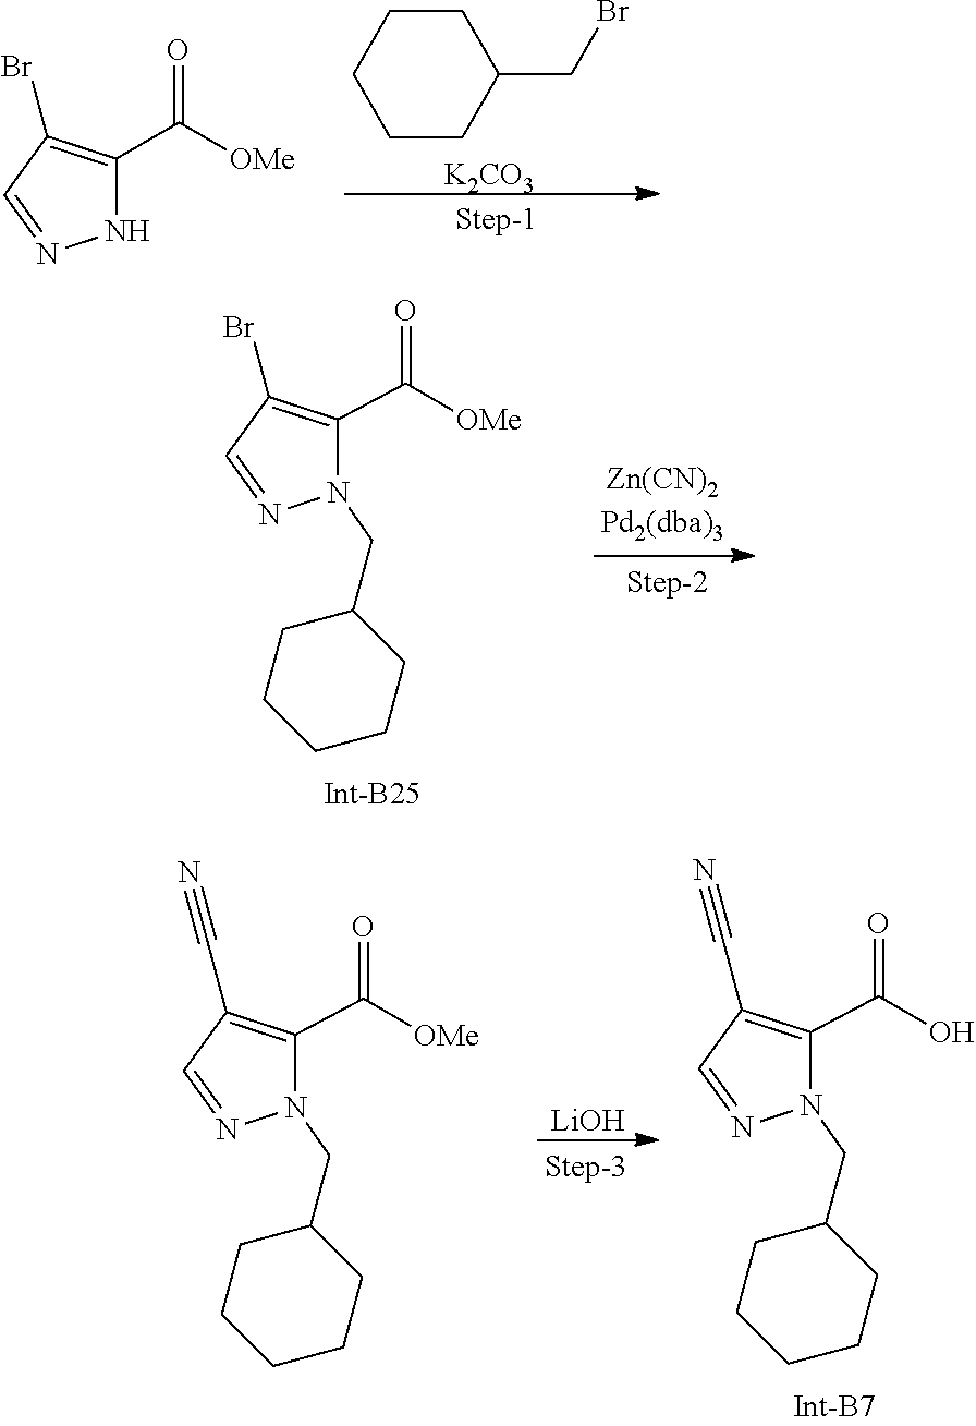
N1=CC(Br)=C(C([OMe])=O)N1.C1CCCCC1CBr.[K2CO3].N1=CC(Br)=C(C([OMe])=O)N1CC1CCCCC1.[LiOH].N1=CC(C#N)=C(C([OMe])=O)N1CC1CCCCC1.N1=CC(C#N)=C(C(O)=O)N1CC1CCCCC1
